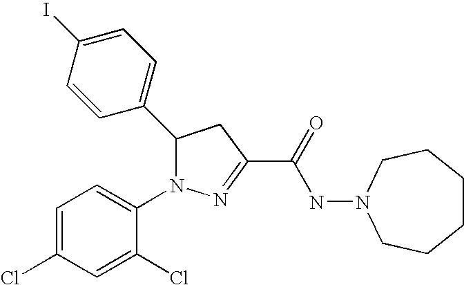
C1(C2N(C3=CC=C(Cl)C=C3Cl)N=C(C(=O)NN3CCCCCC3)C2)=CC=C(I)C=C1
